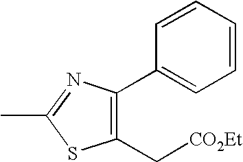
C1(C2=CC=CC=C2)=C(C[CO2Et])SC(C)=N1
